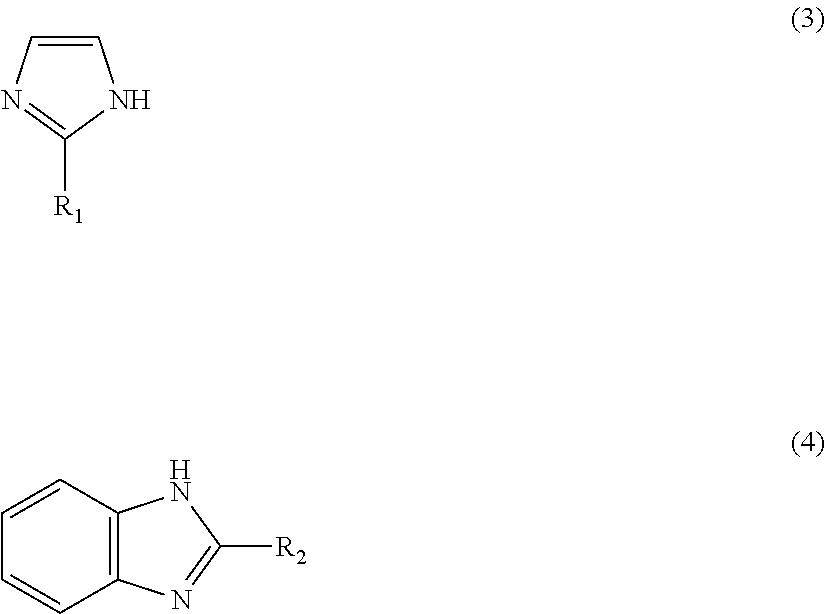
C1([R1])=NC=CN1.C1=CC2=C(C=C1)N=C([R2])N2
